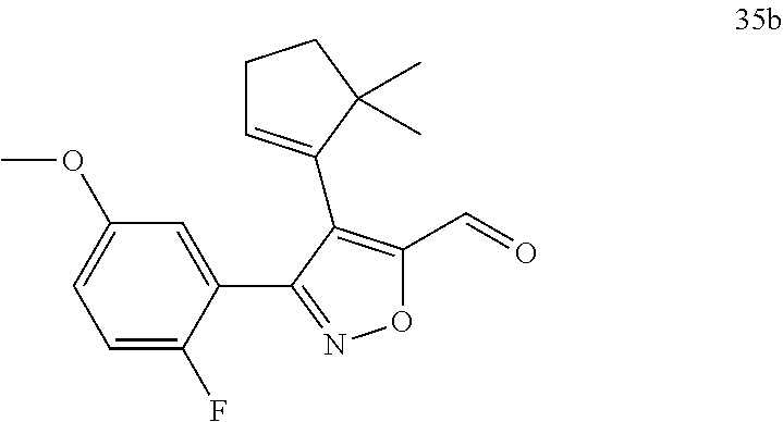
C(=O)C1=C(C2=CCCC2(C)C)C(C2=CC(OC)=CC=C2F)=NO1
